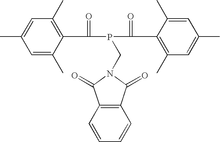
C1=C(C)C(C(P(C(C2=C(C)C=C(C)C=C2C)=O)CN2C(=O)C3=C(C=CC=C3)C2=O)=O)=C(C)C=C1C
